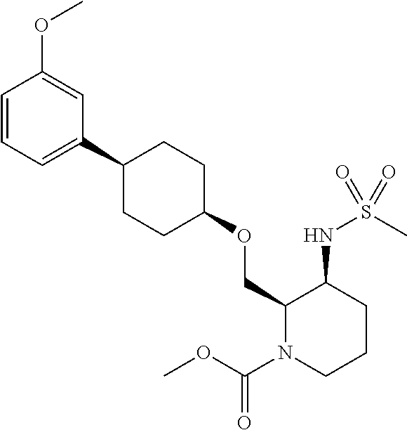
C1(COC2CCC(C3=CC=CC(OC)=C3)CC2)N(C(OC)=O)CCCC1NS(C)(=O)=O
